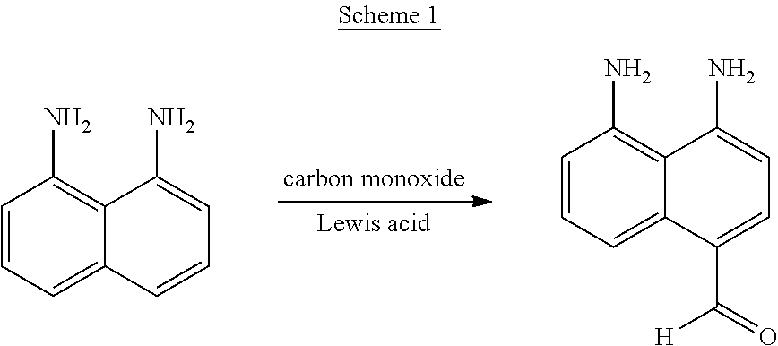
C1=CC=C2C(=C1N)C(N)=CC=C2.C1=CC=C2C(=C1N)C(N)=CC=C2C([H])=O
